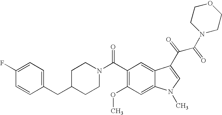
C1(F)=CC=C(CC2CCN(C(C3=C(OC)C=C4C(=C3)C(C(C(N3CCOCC3)=O)=O)=CN4C)=O)CC2)C=C1
